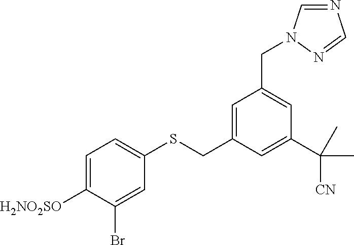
C1=C([H2NO2SO])C(Br)=CC(SCC2=CC(CN3C=NC=N3)=CC(C([CN])(C)C)=C2)=C1
